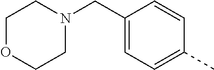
C1(CN2CCOCC2)=CC=C(C)C=C1
